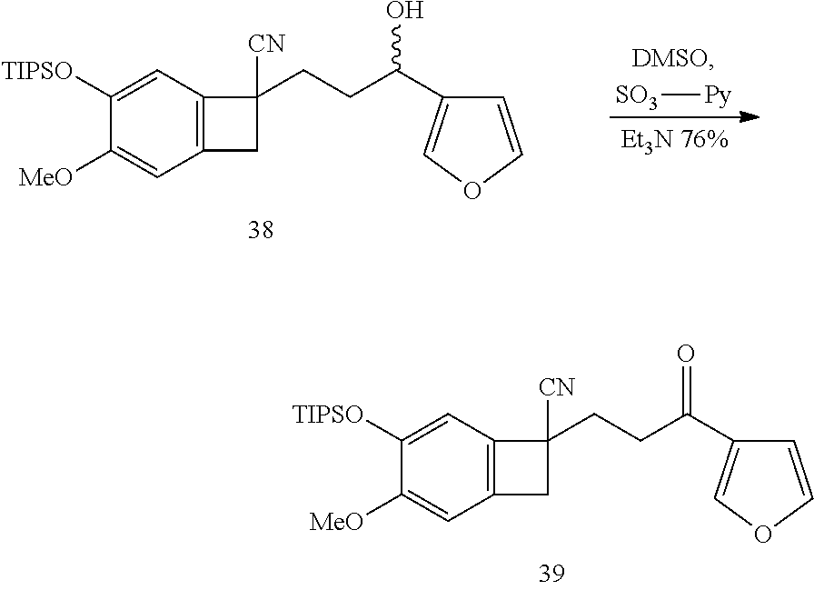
C12=C(C=C([TIPSO])C([MeO])=C1)C([CN])(CCC(=O)C1=COC=C1)C2.C12=C(C=C([TIPSO])C([MeO])=C1)C([CN])(CCC(O)C1=COC=C1)C2.[SO3][Py]
